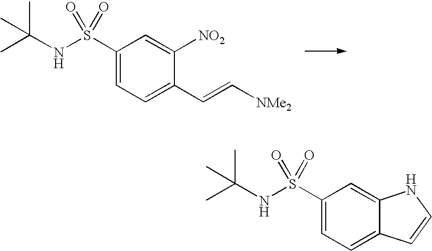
C1(S(NC(C)(C)C)(=O)=O)=CC=C(C=C[NMe2])C([NO2])=C1.C1(S(NC(C)(C)C)(=O)=O)=CC=C2C(=C1)NC=C2
